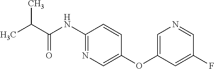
C(C(NC1=NC=C(OC2=CN=CC(F)=C2)C=C1)=O)(C)C
